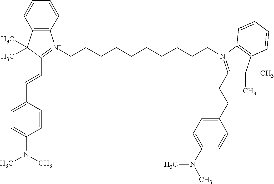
C1=CC(C=CC2=[N+](CCCCCCCCCC[N+]3=C(CCC4=CC=C(N(C)C)C=C4)C(C)(C)C4=C3C=CC=C4)C3=C(C2(C)C)C=CC=C3)=CC=C1N(C)C
